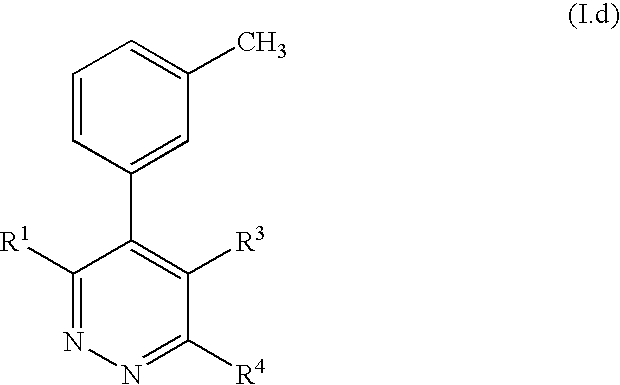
C1=CC(C2=C([R3])C([R4])=NN=C2[R1])=CC(C)=C1
